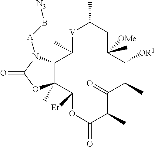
[V]1C(C)C2C(C)(C([Et])OC(=O)C(C)C(=O)C(C)C([OR1])C(C)([OMe])CC1C)OC(=O)N2[A]B[N3]
